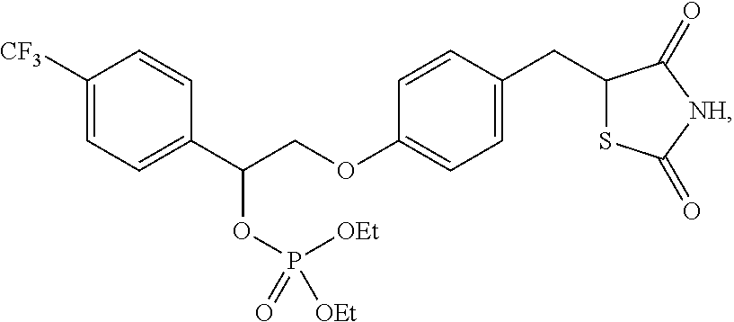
C1([CF3])=CC=C(C(COC2=CC=C(CC3SC(=O)[NH]C3=O)C=C2)OP([OEt])([OEt])=O)C=C1
